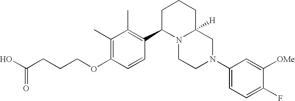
C1(C)=C(OCCCC(O)=O)C=CC(C2N3C([H])(CCC2)CN(C2=CC=C(F)C([OMe])=C2)CC3)=C1C
